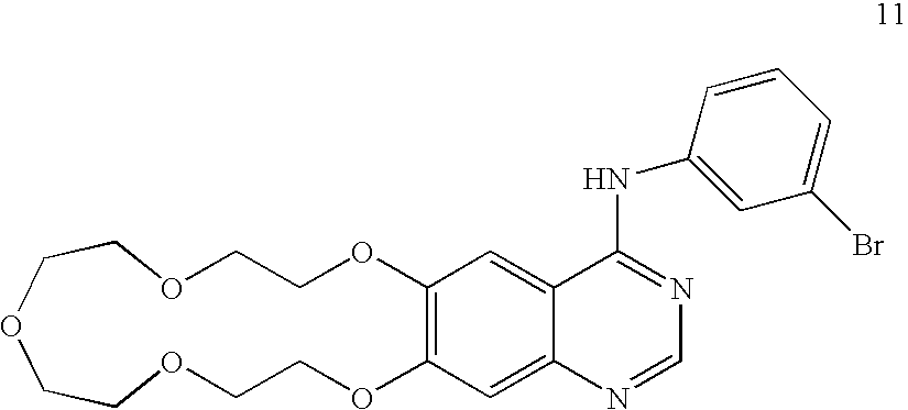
C1OC2=C(OCCOCCOCCOC1)C=C1C(=C2)N=CN=C1NC1=CC(Br)=CC=C1
